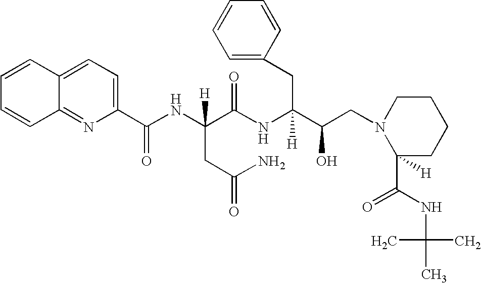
C12=NC(C(NC(C(NC(C(CN3C(C(=O)NC(C)(C)C)([H])CCCC3)O)(CC3=CC=CC=C3)[H])=O)([H])CC(N)=O)=O)=CC=C1C=CC=C2
